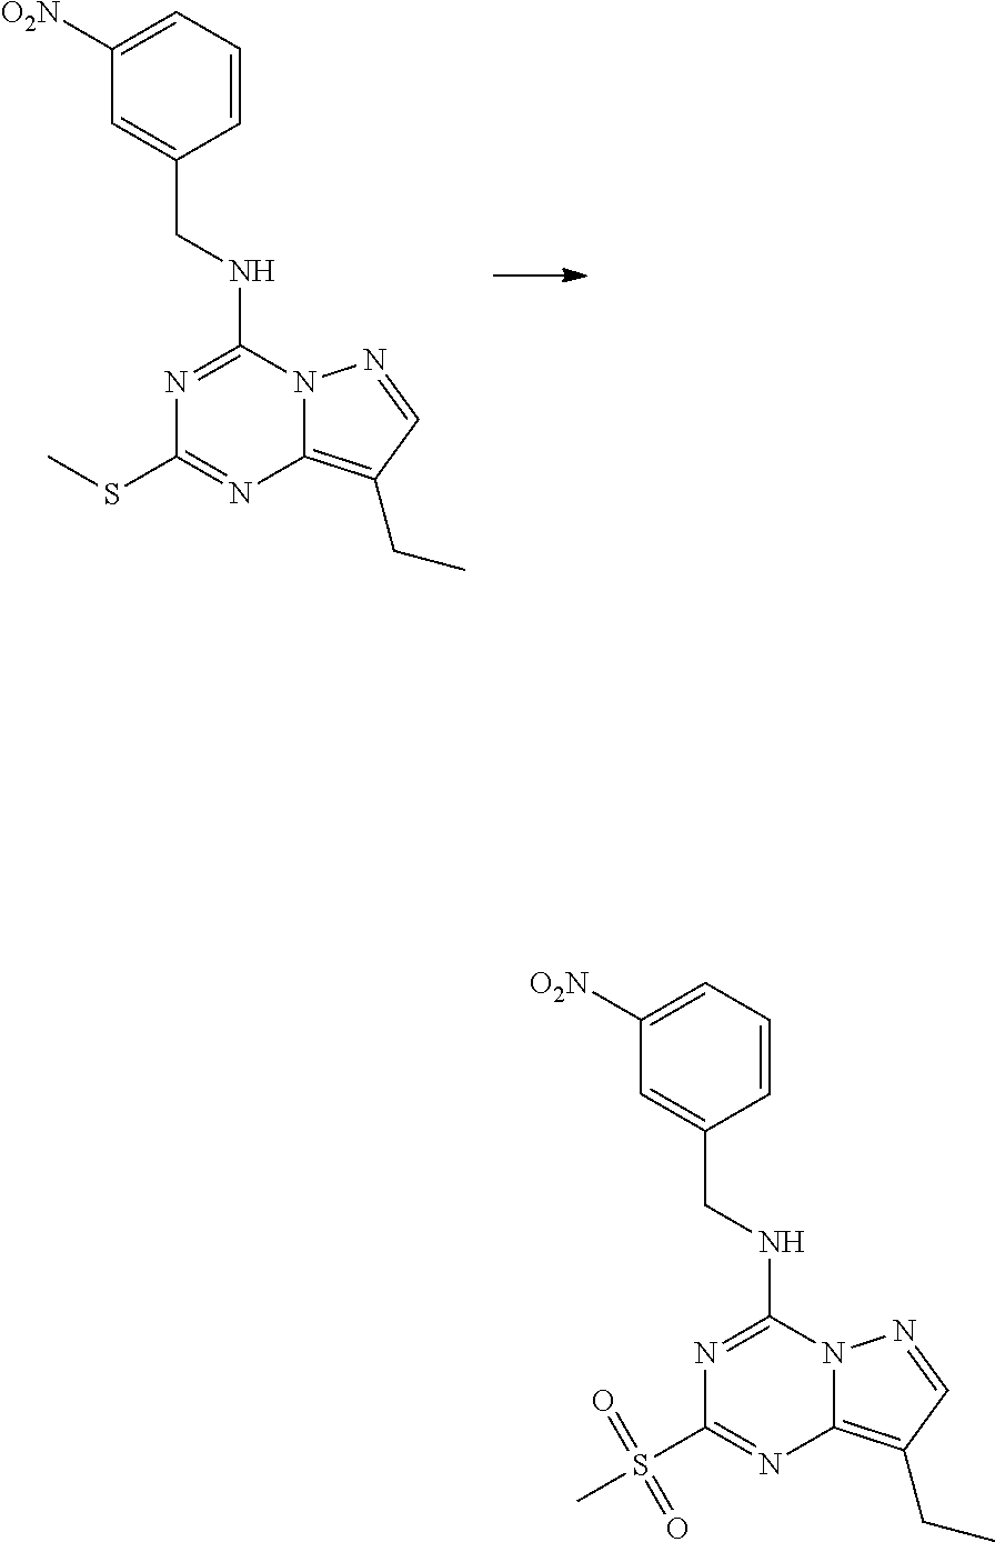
N1=C(NCC2=CC([O2N])=CC=C2)N2C(=C(CC)C=N2)N=C1SC.N1=C(NCC2=CC([O2N])=CC=C2)N2C(=C(CC)C=N2)N=C1S(C)(=O)=O
